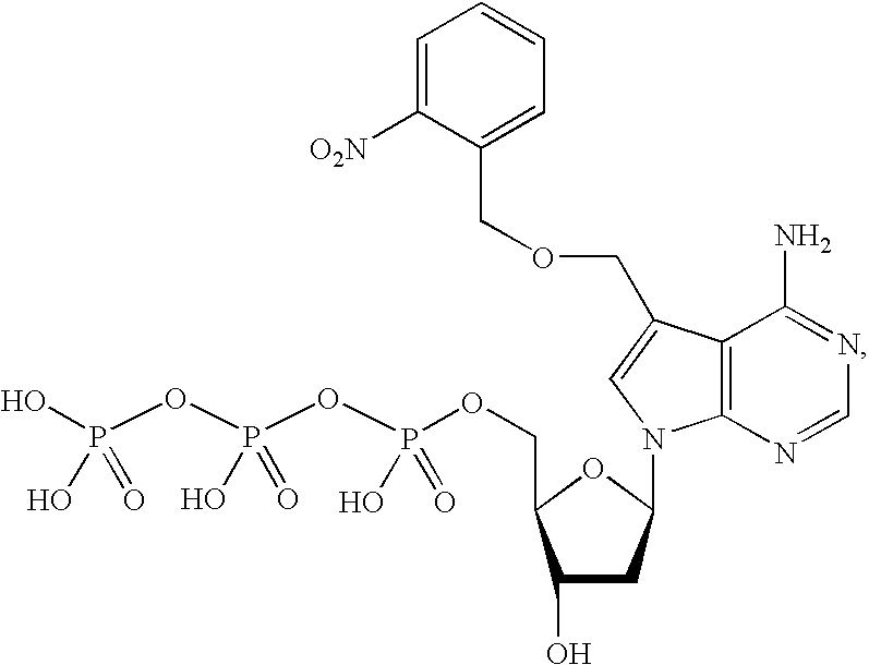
C1=C([O2N])C(COCC2=CN(C3CC(O)C(COP(OP(OP(O)(O)=O)(O)=O)(O)=O)O3)C3=C2C(N)=NC=N3)=CC=C1
